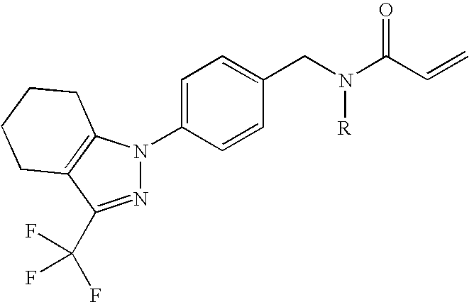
N1=C(C(F)(F)F)C2=C(N1C1=CC=C(CN(C(C=C)=O)[R])C=C1)CCCC2
